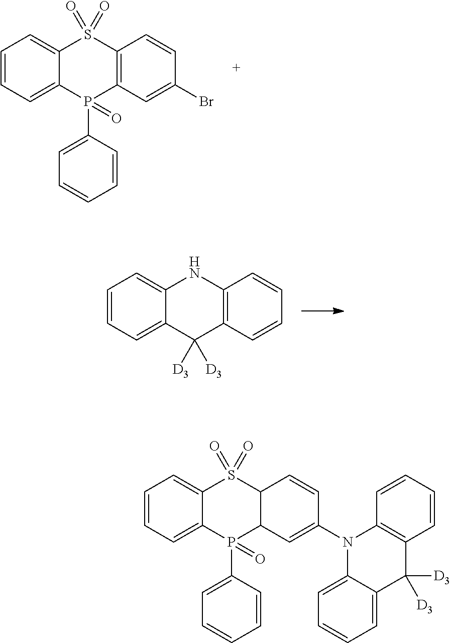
C1=CC=C2C(=C1)S(=O)(=O)C1=C(P2(C2=CC=CC=C2)=O)C=C(Br)C=C1.C1=CC=C2C(=C1)NC1=C(C2([D3])[D3])C=CC=C1.C1=CC=C2C(=C1)S(=O)(=O)C1C(P2(C2=CC=CC=C2)=O)C=C(N2C3=CC=CC=C3C([D3])([D3])C3=C2C=CC=C3)C=C1
